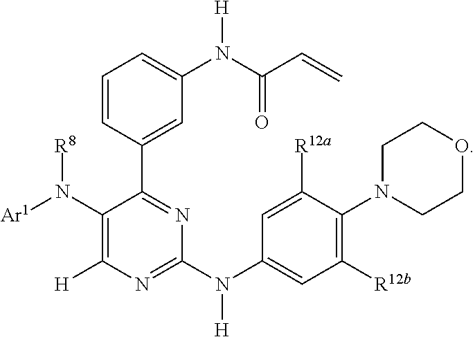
C1([R12b])=C(N2CCOCC2)C([R12a])=CC(N(C2=NC([H])=C(N([R8])[Ar1])C(C3=CC(N([H])C(=O)C=C)=CC=C3)=N2)[H])=C1
